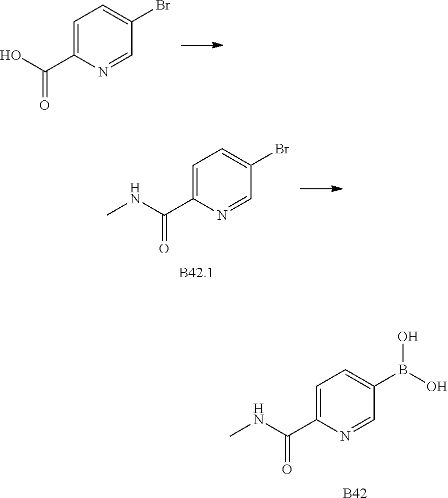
C1=C(C(O)=O)N=CC(Br)=C1.C1=C(C(NC)=O)N=CC(Br)=C1.C1=C(C(NC)=O)N=CC(B(O)O)=C1.[B42]
